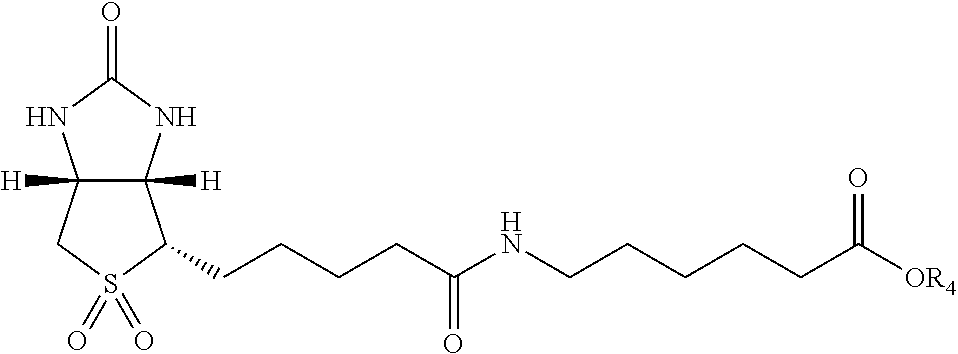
C12([H])C([H])(NC(=O)N1)C(CCCCC(NCCCCCC([OR4])=O)=O)S(=O)(=O)C2
